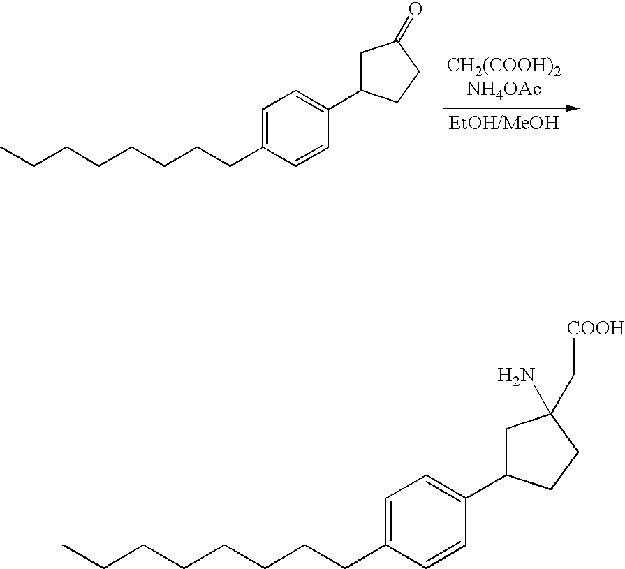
[CH2(COOH)2NH4OAc].C1=C(CCCCCCCC)C=CC(C2CC(=O)CC2)=C1.C1=C(CCCCCCCC)C=CC(C2CC(C[COOH])(N)CC2)=C1
